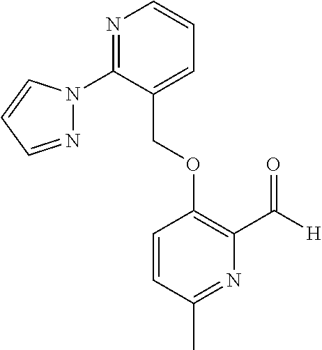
C(OC1=C(C([H])=O)N=C(C)C=C1)C1=CC=CN=C1N1N=CC=C1
